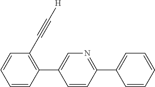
C1=CC(C2=CN=C(C3=CC=CC=C3)C=C2)=C(C#C[H])C=C1
